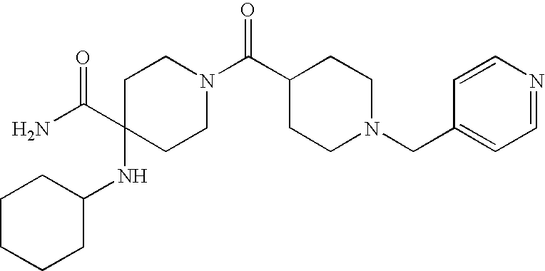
C1(C(N)=O)(NC2CCCCC2)CCN(C(C2CCN(CC3=CC=NC=C3)CC2)=O)CC1
